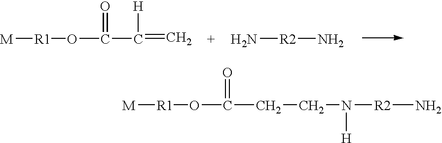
[M][R1]OC(C(=C)[H])=O.N[R2]N.[M][R1]OC(CCN([R2]N)[H])=O
